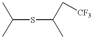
C(SC(C)C[CF3])(C)C
